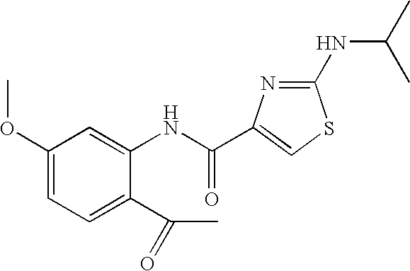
N(C(=O)C1=CSC(NC(C)C)=N1)C1=CC(OC)=CC=C1C(C)=O
